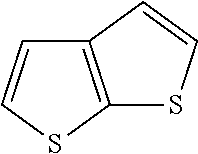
C12=C(SC=C1)SC=C2
